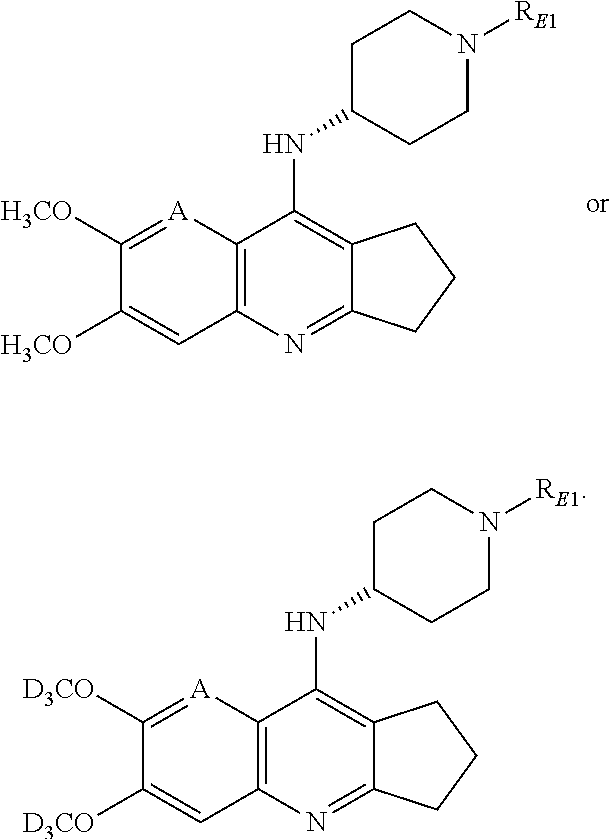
C12=C(N=C3C(=C1NC1CCN([RE1])CC1)CCC3)C=C([H3CO])C([H3CO])=[A]2.C12=C(N=C3C(=C1NC1CCN([RE1])CC1)CCC3)C=C([D3CO])C([D3CO])=[A]2
